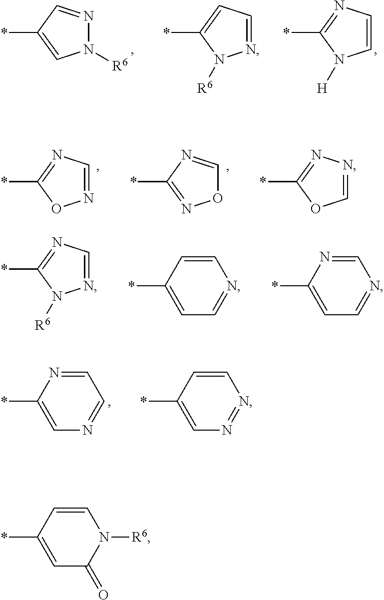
C1=CN=C(*)N1[H].N1([R6])N=CC(*)=C1.N1=CC=C(*)N1[R6].C1=NN=C(*)O1.N1=CN=C(*)O1.O1C=NC(*)=N1.N1=CN=C(*)N1[R6].C1=CC(*)=CC=N1.C1=NC(*)=CC=N1.C1=NC(*)=CN=C1.C1=CC(*)=CN=N1.C1=CC(*)=CC(=O)N1[R6]
